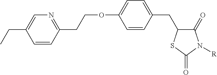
O(C1=CC=C(CC2C(=O)N([R])C(=O)S2)C=C1)CCC1=NC=C(CC)C=C1
